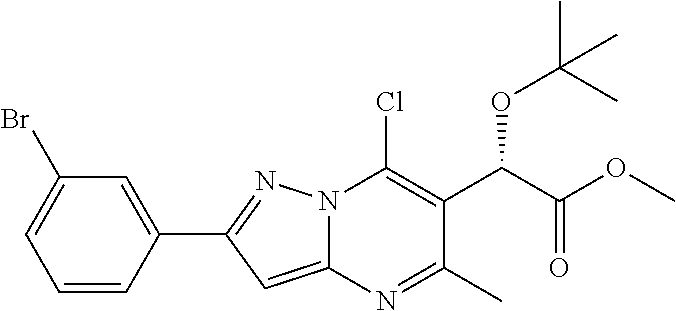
C1=CC(C2=NN3C(=C2)N=C(C)C(C(C(OC)=O)OC(C)(C)C)=C3Cl)=CC(Br)=C1
